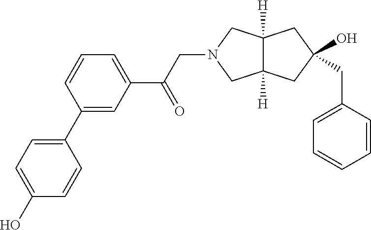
C12([H])C([H])(CC(CC3=CC=CC=C3)(O)C1)CN(CC(C1=CC=CC(C3=CC=C(O)C=C3)=C1)=O)C2
